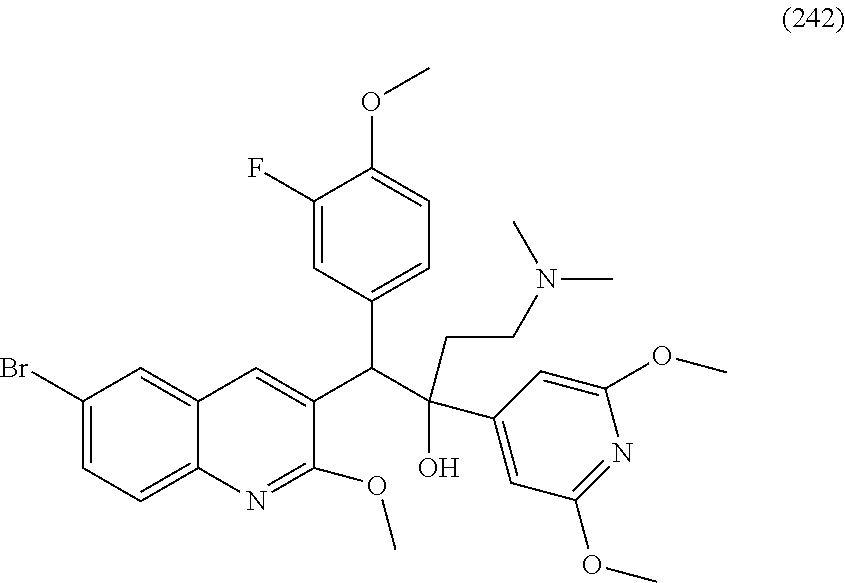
C1(Br)=CC=C2C(=C1)C=C(C(C(CCN(C)C)(C1=CC(OC)=NC(OC)=C1)O)C1=CC=C(OC)C(F)=C1)C(OC)=N2
